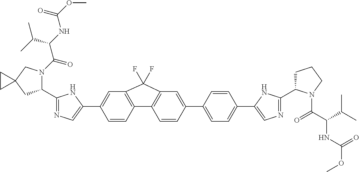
C1(C2=NC=C(C3=CC4=C(C=C3)C3=C(C=C(C5=CC=C(C6=CN=C(C7CCCN7C(C(C(C)C)NC(OC)=O)=O)N6)C=C5)C=C3)C4(F)F)N2)N(C(C(C(C)C)NC(=O)OC)=O)CC2(C1)CC2
